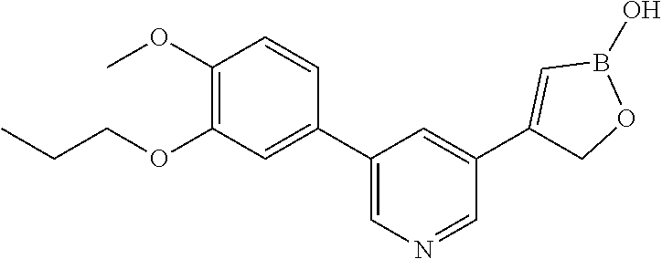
C1(OC)=C(OCCC)C=C(C2=CN=CC(C3=CB(O)OC3)=C2)C=C1
